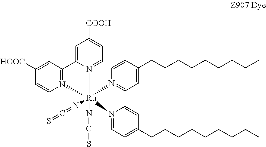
C1=C2N(=CC=C1[COOH])[Ru]1(N=C=S)(N=C=S)(N3=C2C=C([HOOC])C=C3)N2=C(C=C(CCCCCCCCC)C=C2)C2=CC(CCCCCCCCC)=CC=N12
